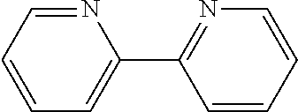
C1(C2=NC=CC=C2)=CC=CC=N1
